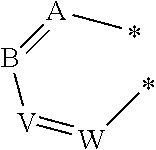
C[W]=[V]B=[A]C
